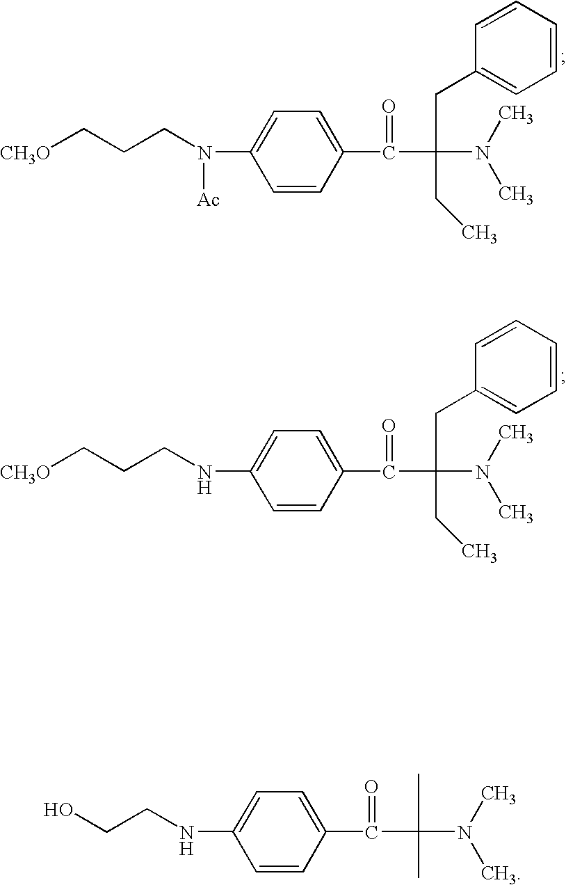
[CH3O]CCCN(C1=CC=C(C(C(N(C)C)(CC2=CC=CC=C2)CC)=O)C=C1)[Ac].[CH3O]CCCNC1=CC=C(C(C(N(C)C)(CC2=CC=CC=C2)CC)=O)C=C1.OCCNC1=CC=C(C(C(N(C)C)(C)C)=O)C=C1
